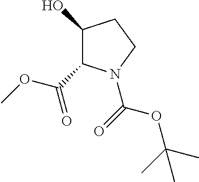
C(=O)(OC(C)(C)C)N1C(C(OC)=O)C(O)CC1
